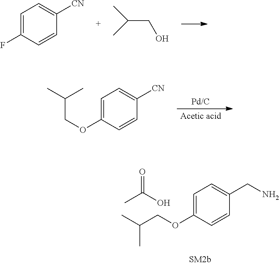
C1=C(OCC(C)C)C=CC(CN)=C1.O=C(C)O.C1=C(F)C=CC([CN])=C1.C(CO)(C)C.C1=C(OCC(C)C)C=CC([CN])=C1
